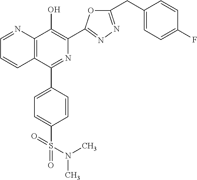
C1=NC2=C(C=C1)C(C1=CC=C(S(N(C)C)(=O)=O)C=C1)=NC(C1=NN=C(CC3=CC=C(F)C=C3)O1)=C2O
